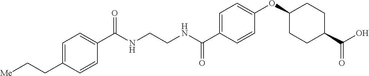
C(NCCNC(C1=CC=C(OC2CCC(C(=O)O)CC2)C=C1)=O)(=O)C1=CC=C(CC[Me])C=C1
